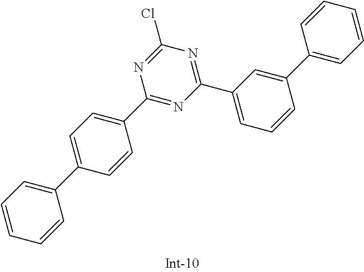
C1(C2=CC=CC(C3=CC=CC=C3)=C2)=NC(Cl)=NC(C2=CC=C(C3=CC=CC=C3)C=C2)=N1
